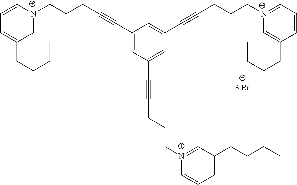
C1=[N+](CCCC#CC2=CC(C#CCCC[N+]3=CC(CCCC)=CC=C3)=CC(C#CCCC[N+]3=CC=CC(CCCC)=C3)=C2)C=CC=C1CCCC
